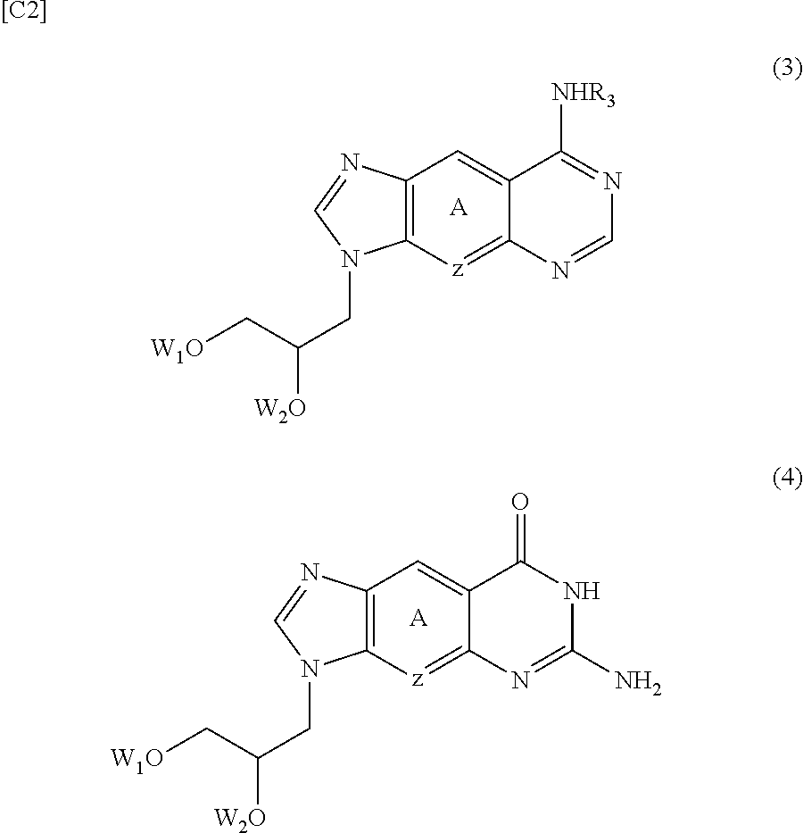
C12=C(N=CN1CC(C[W1O])[W2O])C=C1C(=[z]2)N=CN=C1[NHR3].[A].C12=C(N=CN1CC(C[W1O])[W2O])C=C1C(=[z]2)N=C(N)NC1=O.[A].[[C2]]
